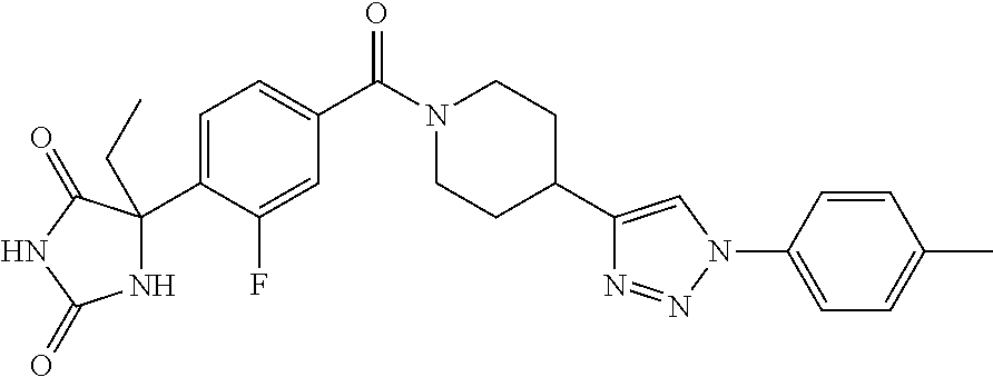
N1C(=O)NC(=O)C1(C1=CC=C(C(N2CCC(C3=CN(C4=CC=C(C)C=C4)N=N3)CC2)=O)C=C1F)CC
